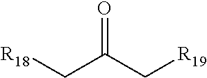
O=C(C[R19])C[R18]
